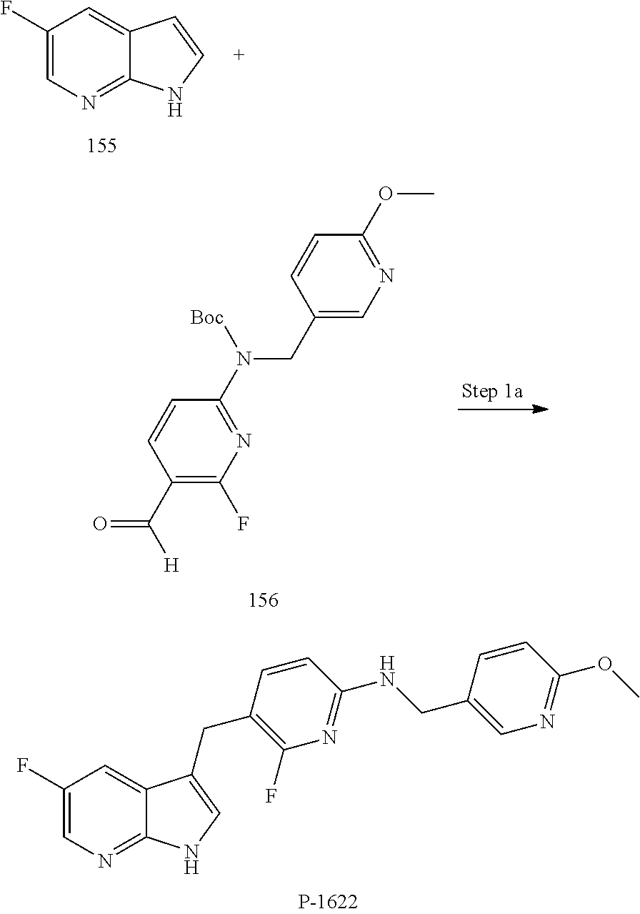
N1=C(N(CC2=CN=C(OC)C=C2)[Boc])C=CC(C(=O)[H])=C1F.C1(F)=CN=C2C(=C1)C(CC1=C(F)N=C(NCC3=CN=C(OC)C=C3)C=C1)=CN2.C1(F)=CN=C2C(=C1)C=CN2
